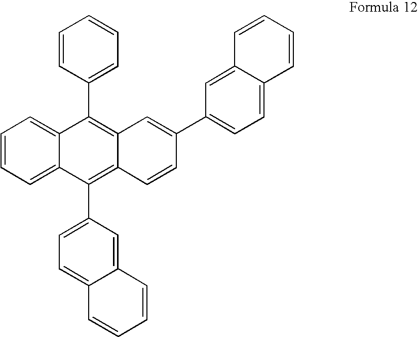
C1=CC=C2C(=C1)C(C1=CC=CC=C1)=C1C(=C2C2=CC=C3C(=C2)C=CC=C3)C=CC(C2=CC=C3C(=C2)C=CC=C3)=C1
